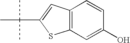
C1=CC2=C(C=C1O)SC(C(C)(C)C)=C2
